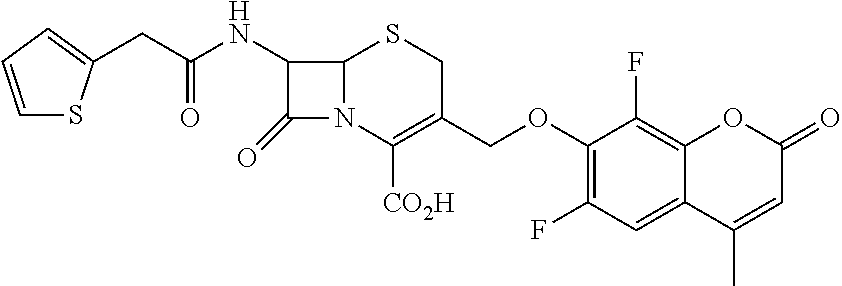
C1(NC(CC2=CC=CS2)=O)C(=O)N2C1SCC(COC1=C(F)C=C3C(=C1F)OC(=O)C=C3C)=C2[CO2H]
